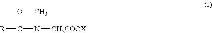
[R]C(N([CH2COOX])C)=O
